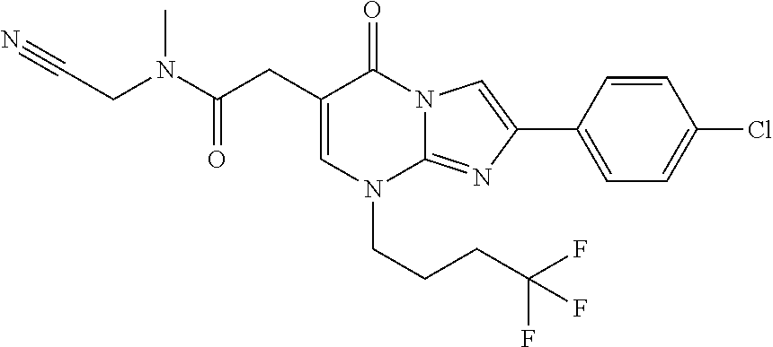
C1=C(CC(N(CC#N)C)=O)C(=O)N2C(=NC(C3=CC=C(Cl)C=C3)=C2)N1CCCC(F)(F)F
